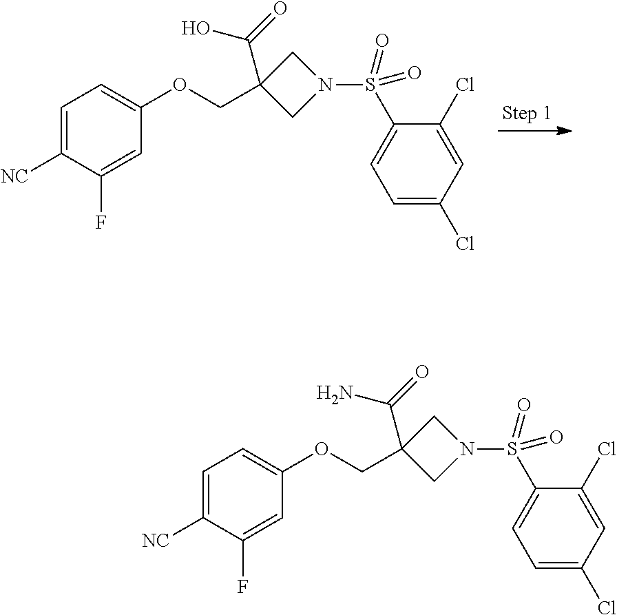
C1=C([NC])C(F)=CC(OCC2(C(=O)O)CN(S(C3=CC=C(Cl)C=C3Cl)(=O)=O)C2)=C1.C1=C([NC])C(F)=CC(OCC2(C(N)=O)CN(S(C3=CC=C(Cl)C=C3Cl)(=O)=O)C2)=C1
